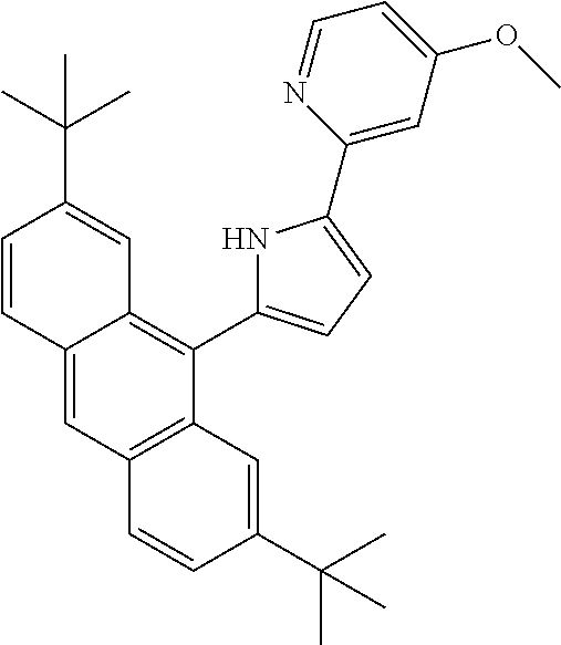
C12=CC3=C(C(C4=CC=C(C5=CC(OC)=CC=N5)N4)=C1C=C(C(C)(C)C)C=C2)C=C(C(C)(C)C)C=C3
